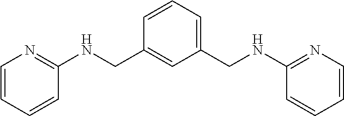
C1=CC(NCC2=CC(CNC3=NC=CC=C3)=CC=C2)=NC=C1
